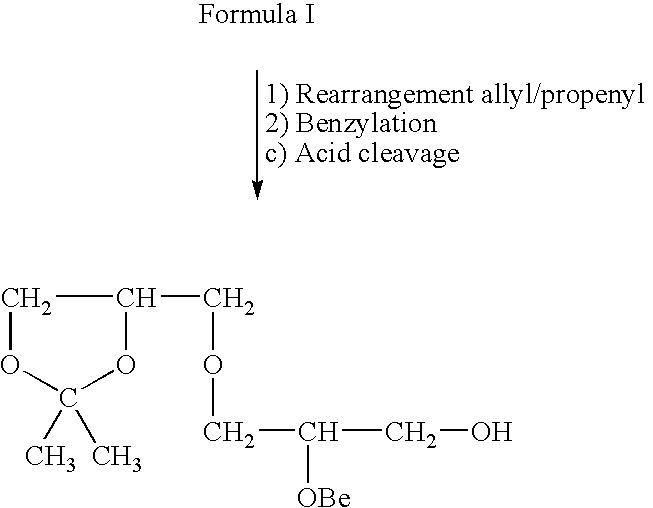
C1OC(C)(C)OC1COCC(CO)[OBe]
